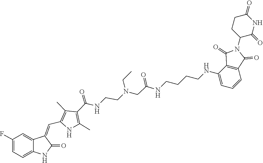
C(N(CCNC(C1=C(C)NC(C=C2C3=CC(F)=CC=C3NC2=O)=C1C)=O)CC)C(=O)NCCCCNC1=CC=CC2=C1C(=O)N(C1C(=O)NC(=O)CC1)C2=O
